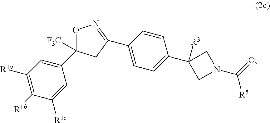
O1C([F3C])(C2=CC([R1a])=C([R1b])C([R1c])=C2)CC(C2=CC=C(C3([R3])CN(C(=O)[R5])C3)C=C2)=N1
